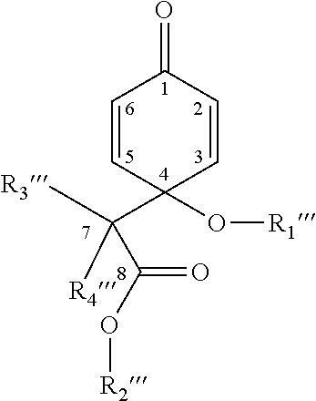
C1=CC(C([R3])([R4])C(=O)O[R2])(O[R1])C=CC1=O
